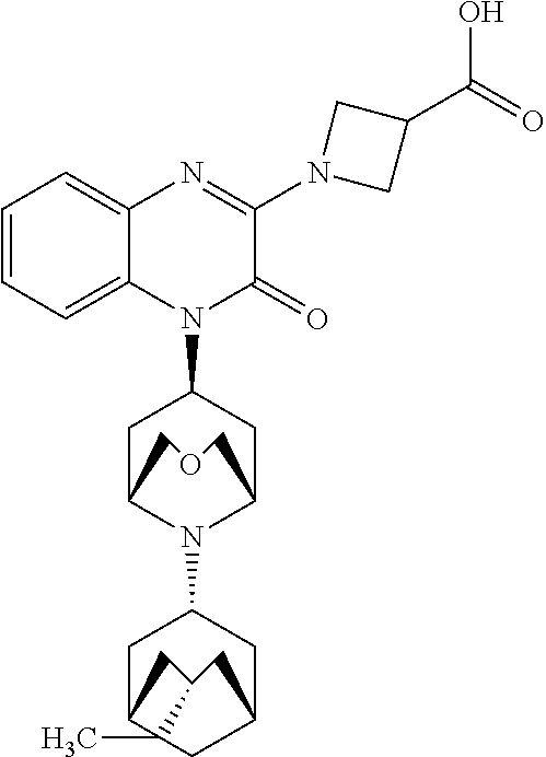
C1=CC=C2C(=C1)N=C(N1CC(C(O)=O)C1)C(=O)N2C1CC2N(C3CC4CC5CC(CC54C)C3)C(C1)COC2
